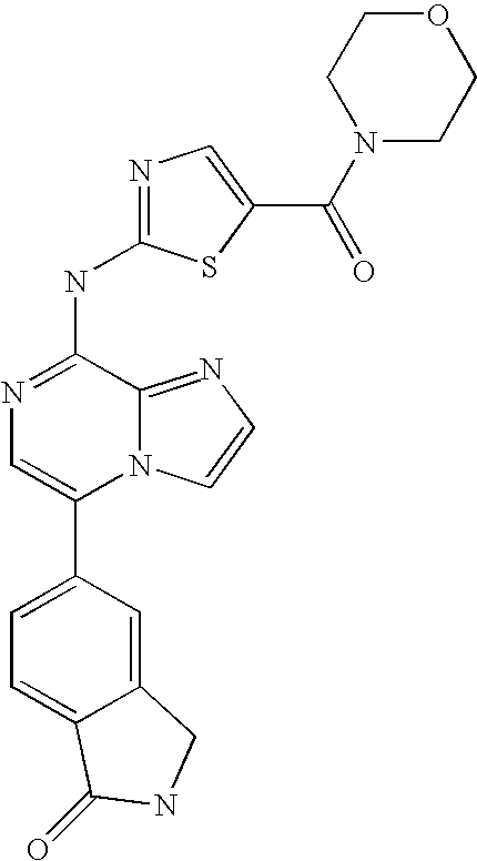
N12C(=NC=C1)C(NC1=NC=C(C(=O)N3CCOCC3)S1)=NC=C2C1=CC=C2C(=C1)CNC2=O
